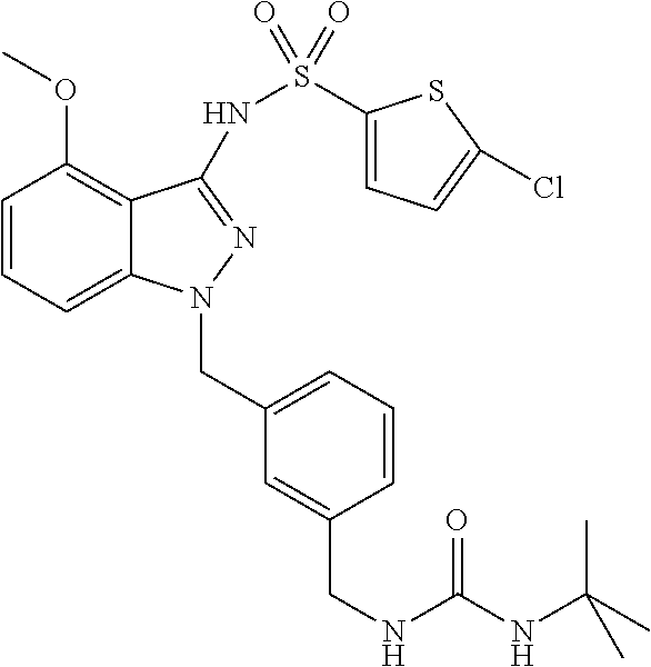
C1=CC=C2C(=C1OC)C(NS(C1=CC=C(Cl)S1)(=O)=O)=NN2CC1=CC=CC(CNC(NC(C)(C)C)=O)=C1
